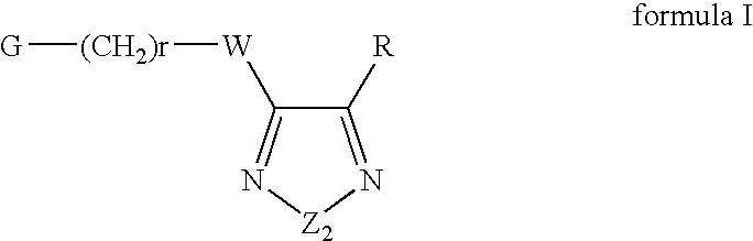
C1([R])=N[Z2]N=C1[W][(CH2)r][G]
